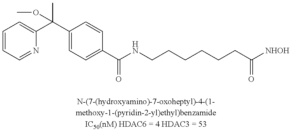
C1=CC=NC(C(C2=CC=C(C(NCCCCCCC([NHOH])=O)=O)C=C2)(C)OC)=C1
